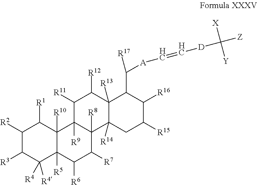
C1([R6])C([R7])C2([R8])C([R9])(C3([R10])C1([R5])C([R4])([R4])C([R3])C([R2])C3[R1])C([R11])C([R12])C1([R13])C2([R14])CC([R15])C([R16])C1C([A]C=C[D]C([Z])([X])[Y])[R17]
